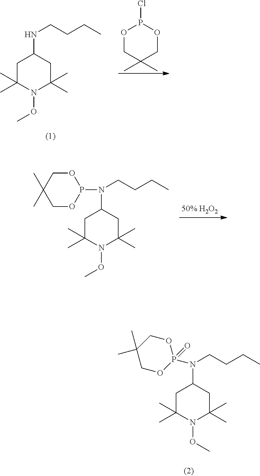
C1C(C)(C)N(OC)C(C)(C)CC1NCCCC.O1CC(C)(C)COP1Cl.C1C(C)(C)N(OC)C(C)(C)CC1N(CCCC)P1OCC(C)(C)CO1.C1C(C)(C)N(OC)C(C)(C)CC1N(CCCC)P1(=O)OCC(C)(C)CO1
